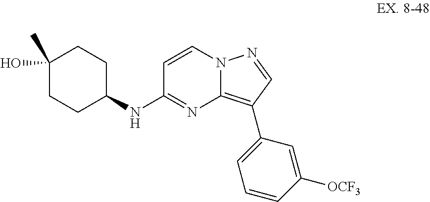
C1(O)(C)CCC(NC2=NC3=C(C4=CC=CC([OCF3])=C4)C=NN3C=C2)CC1
